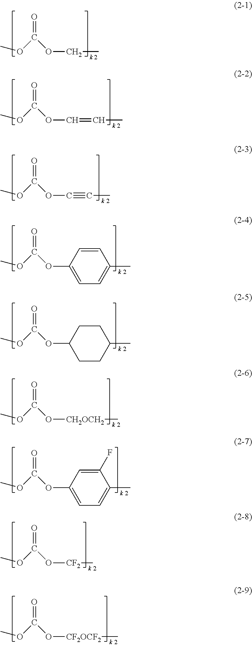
O=C(OC)OCC.O=C(OC)OC=CC.O=C(OC)OC#CC.O=C(OC)OC1=CC=C(C)C=C1.O=C(OC)OC1CCC(C)CC1.O=C(OC)O[CH2OCH2]C.O=C(OC)OC1=CC=C(C)C(F)=C1.O=C(OC)O[CF2]C.O=C(OC)O[CF2OCF2]C
